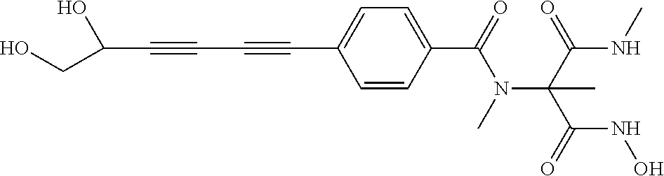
C(C#CC#CC1=CC=C(C(=O)N(C(C(NC)=O)(C(=O)NO)C)C)C=C1)(CO)O
